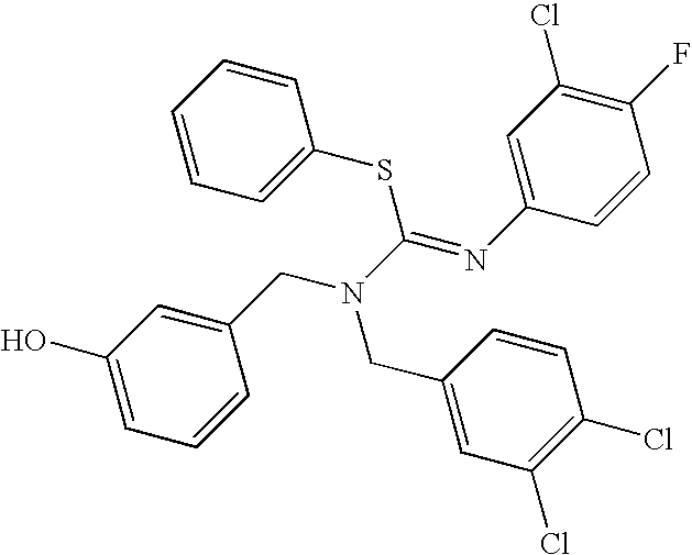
C1(O)=CC=CC(CN(CC2=CC(Cl)=C(Cl)C=C2)C(=NC2=CC(Cl)=C(F)C=C2)SC2=CC=CC=C2)=C1
